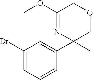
C1(Br)=CC=CC(C2(C)COCC(OC)=N2)=C1
